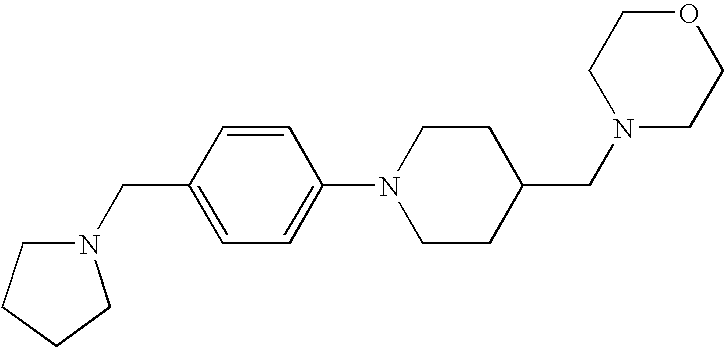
C1=CC(CN2CCCC2)=CC=C1N1CCC(CN2CCOCC2)CC1
